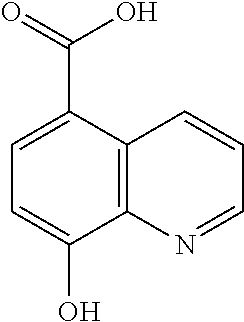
C1(C(=O)O)=CC=C(O)C2=C1C=CC=N2
